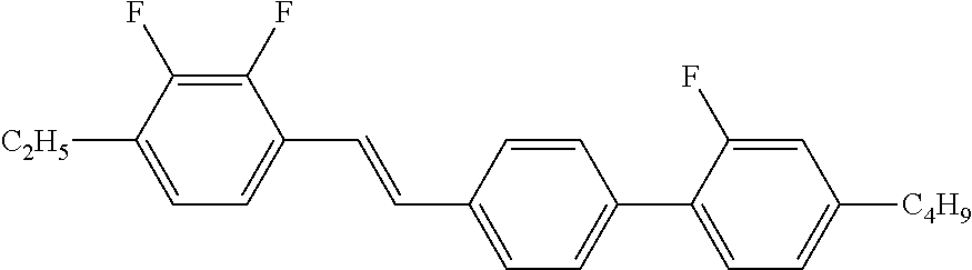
C1(F)=C(F)C([C2H5])=CC=C1C=CC1=CC=C(C2=CC=C([C4H9])C=C2F)C=C1
